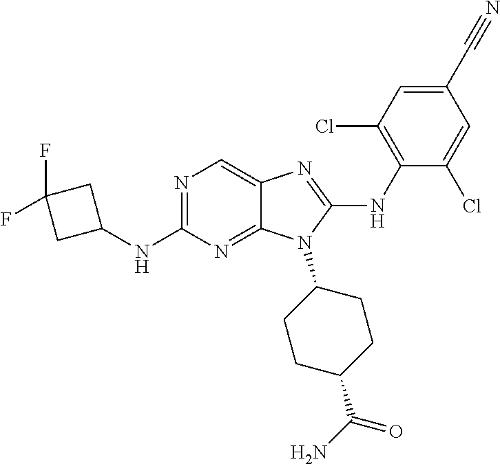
N1=C(NC2CC(F)(F)C2)N=C2C(=C1)N=C(NC1=C(Cl)C=C(C#N)C=C1Cl)N2C1CCC(C(N)=O)CC1
